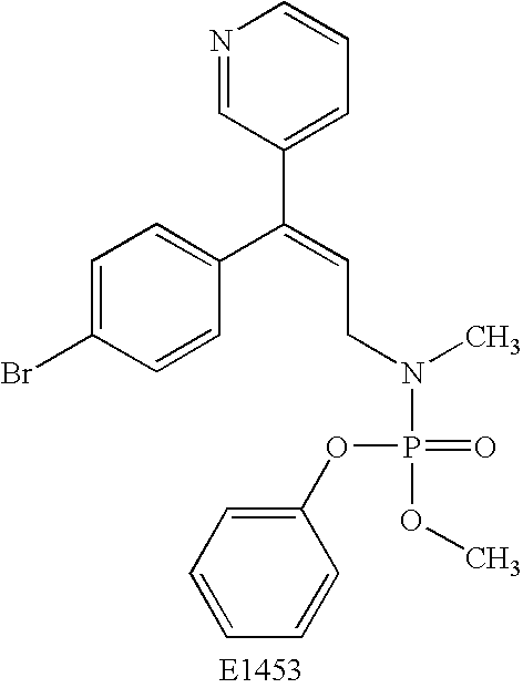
C1=C(Br)C=CC(C(=CCN(P(OC2=CC=CC=C2)(=O)OC)C)C2=CC=CN=C2)=C1
